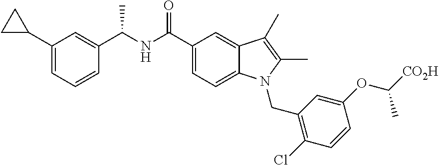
C1=C(C2CC2)C=C(C(NC(C2=CC=C3C(=C2)C(C)=C(C)N3CC2=C(Cl)C=CC(OC(C)[CO2H])=C2)=O)C)C=C1
